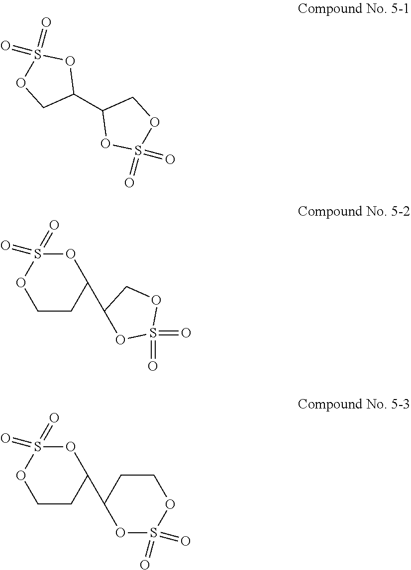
C1(C2OS(=O)(=O)OC2)OS(=O)(=O)OC1.O1S(=O)(=O)OCCC1C1OS(=O)(=O)OC1.O1S(=O)(=O)OCCC1C1OS(=O)(=O)OCC1
